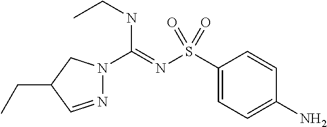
C1(S(N=C(NCC)N2N=CC(CC)C2)(=O)=O)=CC=C(N)C=C1
